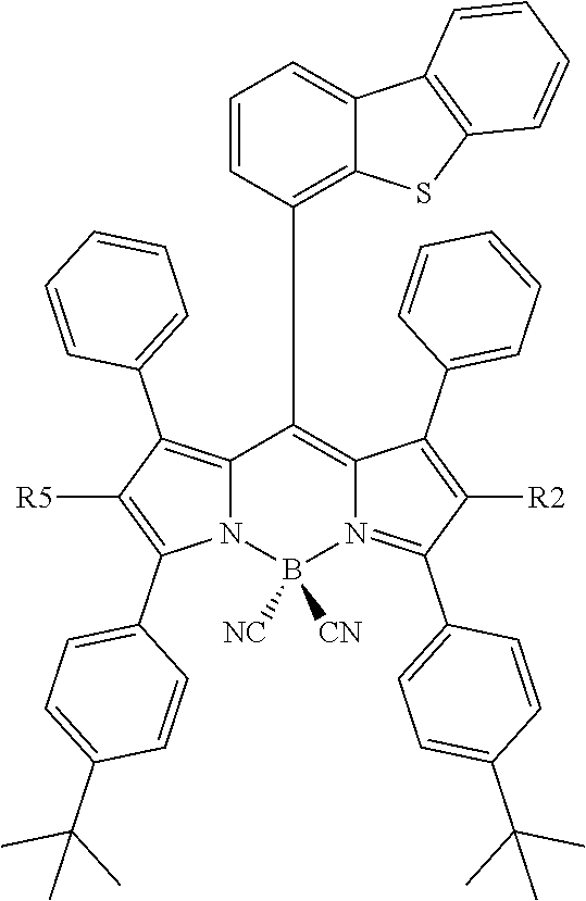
C12=C(C3=CC=CC=C3)C([R5])=C(C3=CC=C(C(C)(C)C)C=C3)N1B([NC])([CN])N1=C(C3=CC=C(C(C)(C)C)C=C3)C([R2])=C(C3=CC=CC=C3)C1=C2C1=C2C(=CC=C1)C1=C(S2)C=CC=C1
